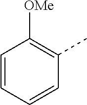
C1=CC=CC(C)=C1[OMe]
